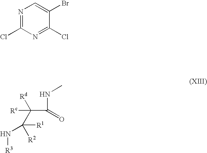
N(C(=O)C(C([R2])([R1])N[R3])([Rd])[Rc])C.N1=C(Cl)N=C(Cl)C(Br)=C1
